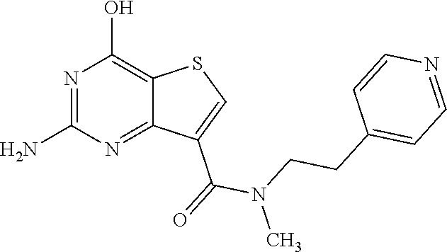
N1=C(N)N=C2C(=C1O)SC=C2C(=O)N(CCC1=CC=NC=C1)C
